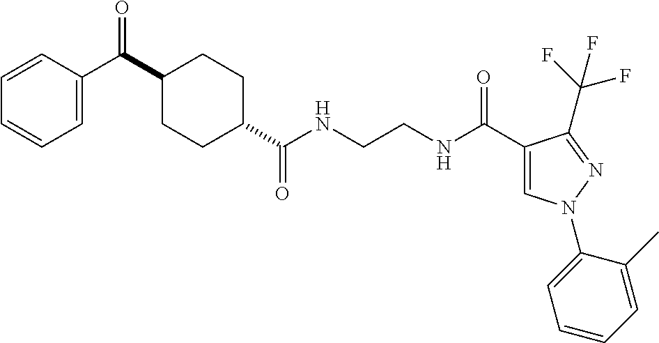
C1(C(C2=CC=CC=C2)=O)CCC(C(NCCNC(C2=CN(C3=CC=CC=C3C)N=C2C(F)(F)F)=O)=O)CC1
